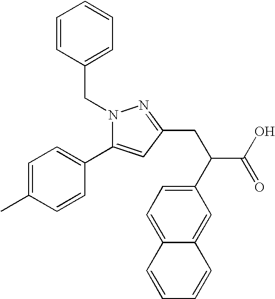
C(C1=CC=CC=C1)N1C(C2=CC=C(C)C=C2)=CC(CC(C(O)=O)C2=CC=C3C(=C2)C=CC=C3)=N1
